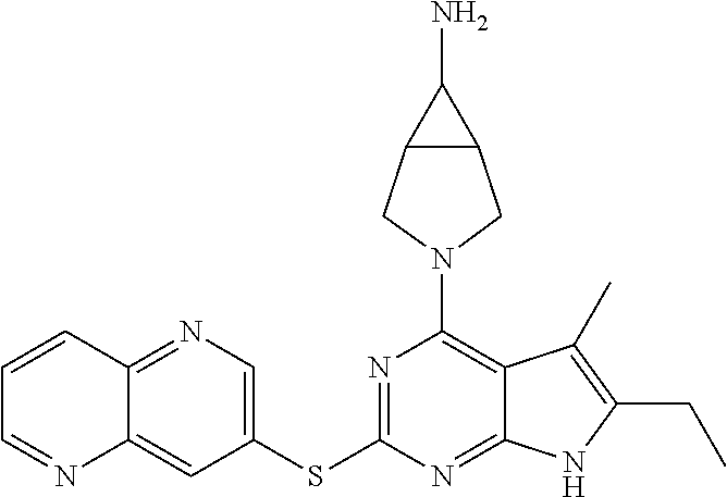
C1(SC2=NC(N3CC4C(C3)C4N)=C3C(=N2)NC(CC)=C3C)=CN=C2C(=C1)N=CC=C2
